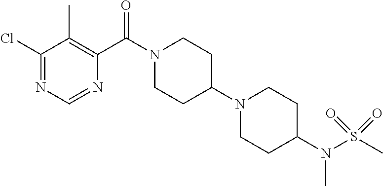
C1(Cl)=NC=NC(C(N2CCC(N3CCC(N(S(C)(=O)=O)C)CC3)CC2)=O)=C1C
